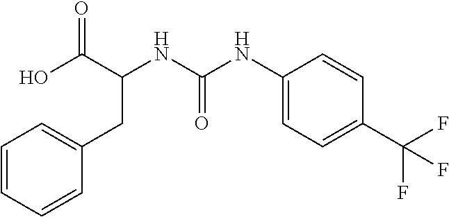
C1(CC(NC(=O)NC2=CC=C(C(F)(F)F)C=C2)C(O)=O)=CC=CC=C1
